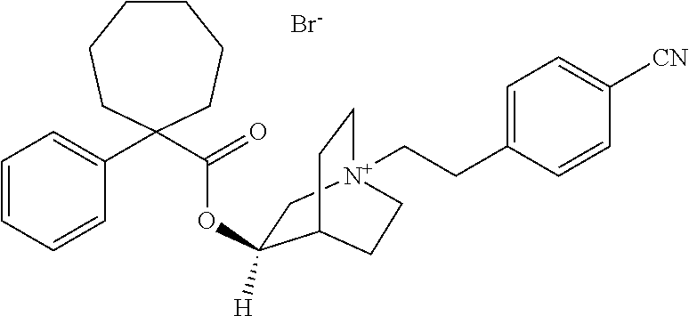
[Br-].C1CCCC(C(=O)OC2([H])C[N+]3(CCC4=CC=C([CN])C=C4)CCC2CC3)(C2=CC=CC=C2)CC1
